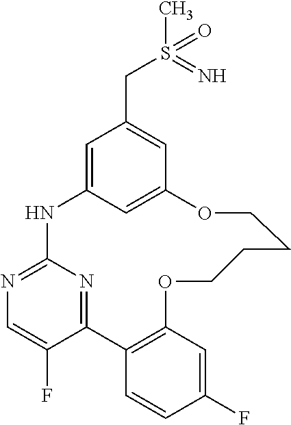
C1=C2C=C(C=C1CS(C)(=O)=N)OCCCCOC1=C(C3=NC(=NC=C3F)N2)C=CC(F)=C1
